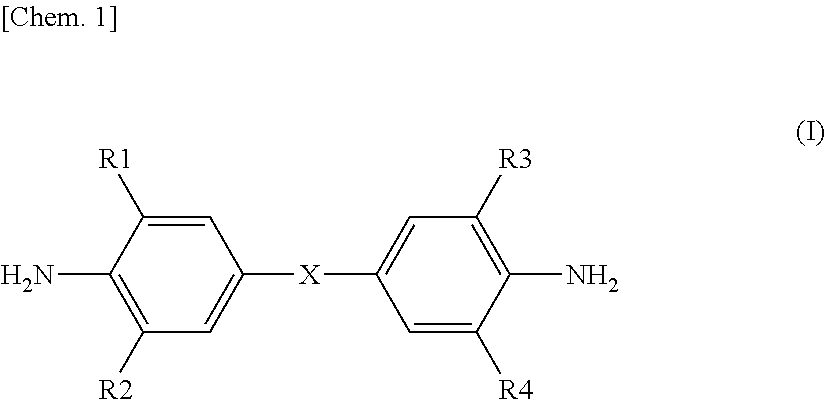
C1([R2])=C(N)C([R1])=CC([X]C2=CC([R3])=C(N)C([R4])=C2)=C1
